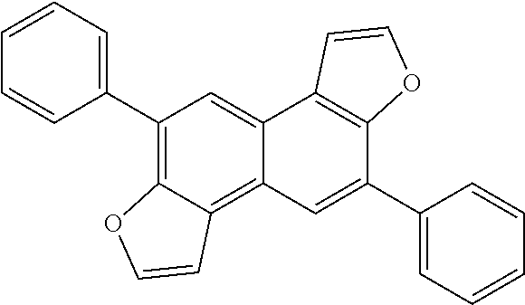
C1(C2=CC=CC=C2)=C2C(=C3C(=C1)C1=C(C(C4=CC=CC=C4)=C3)OC=C1)C=CO2
